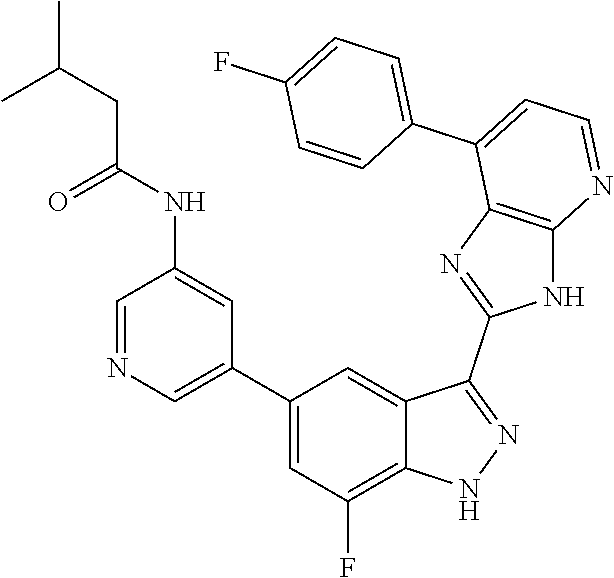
C1=NC=C(C2=CC(F)=C3C(=C2)C(C2=NC4=C(N2)N=CC=C4C2=CC=C(F)C=C2)=NN3)C=C1NC(=O)CC(C)C
